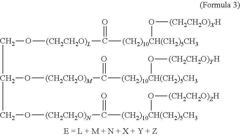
C(O[(CH2CH2O)L]C([(CH2)10CH(CH2)5CH3]O[(CH2CH2O)XH])=O)C(CO[(CH2CH2O)N]C(=O)[(CH2)10CH(CH2)5CH3]O[(CH2CH2O)ZH])O[(CH2CH2O)M]C([(CH2)10CH(CH2)5CH3]O[(CH2CH2O)YH])=O
